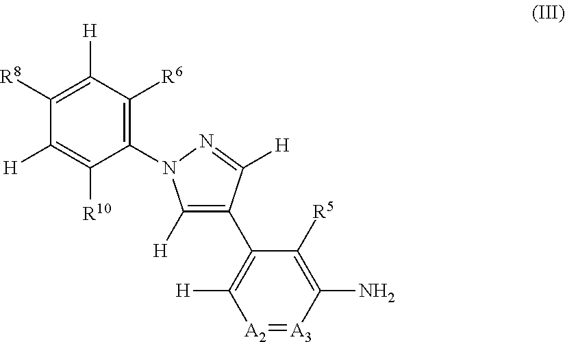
[A2]1=[A3]C(N)=C([R5])C(C2=C([H])N(C3=C([R6])C([H])=C([R8])C([H])=C3[R10])N=C2[H])=C1[H]
